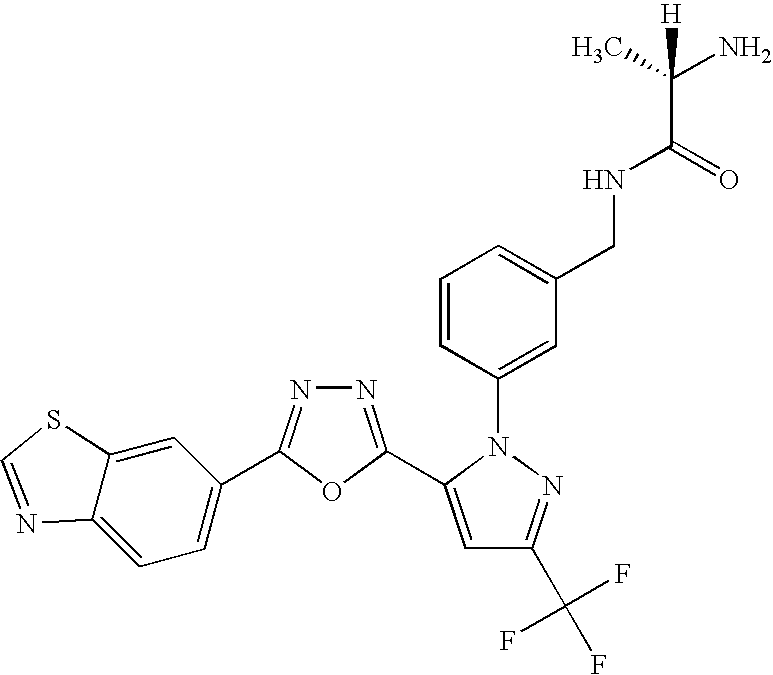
N1=C(C2=CC(C(F)(F)F)=NN2C2=CC(CNC(C(C)(N)[H])=O)=CC=C2)OC(C2=CC=C3C(=C2)SC=N3)=N1
